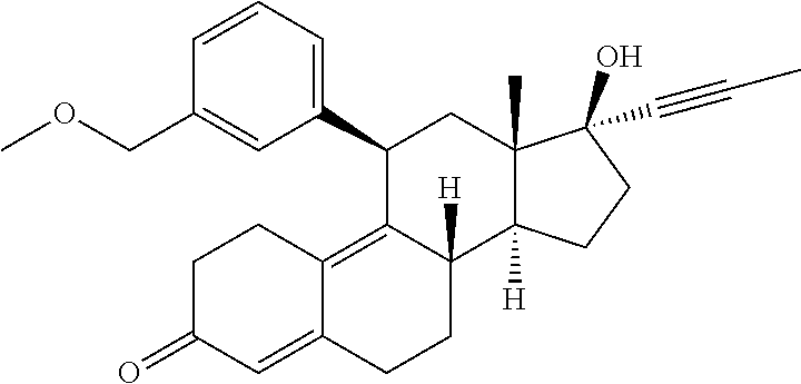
C1=CC=C(C2C3=C4C(=CC(=O)CC4)CCC3([H])C3([H])C(C)(C2)C(O)(C#CC)CC3)C=C1COC
